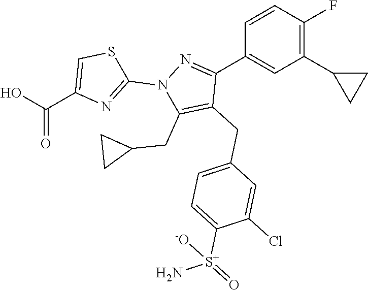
C1=CC(F)=C(C2CC2)C=C1C1=NN(C2=NC(C(=O)O)=CS2)C(CC2CC2)=C1CC1=CC=C([S+](N)(=O)[-O])C(Cl)=C1
